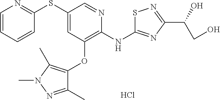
Cl.C1=CC=CC(SC2=CC(OC3=C(C)N(C)N=C3C)=C(NC3=NC(C(O)CO)=NS3)N=C2)=N1
